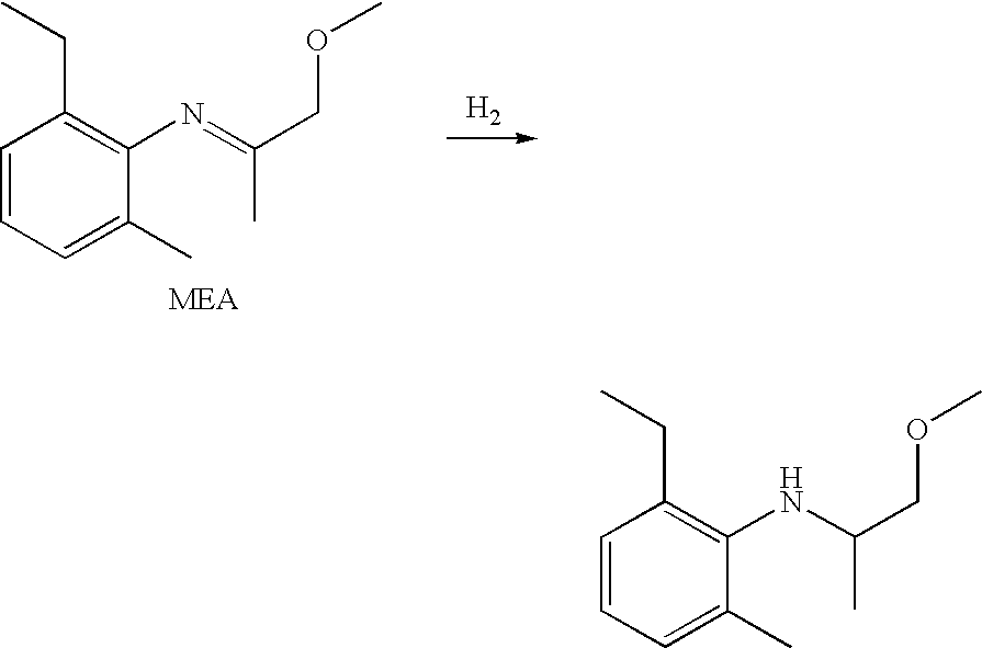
[H2].C1=CC=C(C)C(N=C(COC)C)=C1CC.C1=CC=C(C)C(NC(COC)C)=C1CC
